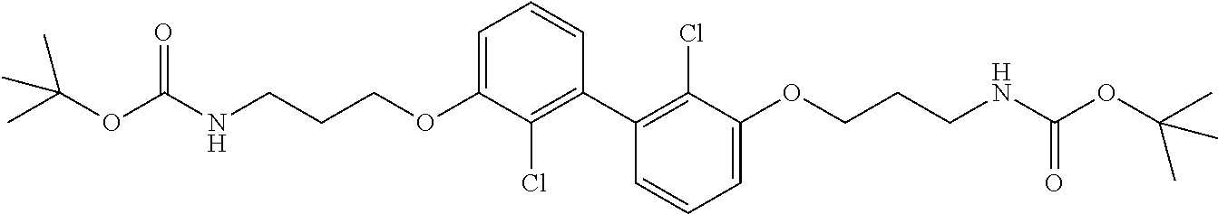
N(CCCOC1=CC=CC(C2=C(Cl)C(OCCCNC(OC(C)(C)C)=O)=CC=C2)=C1Cl)C(OC(C)(C)C)=O
